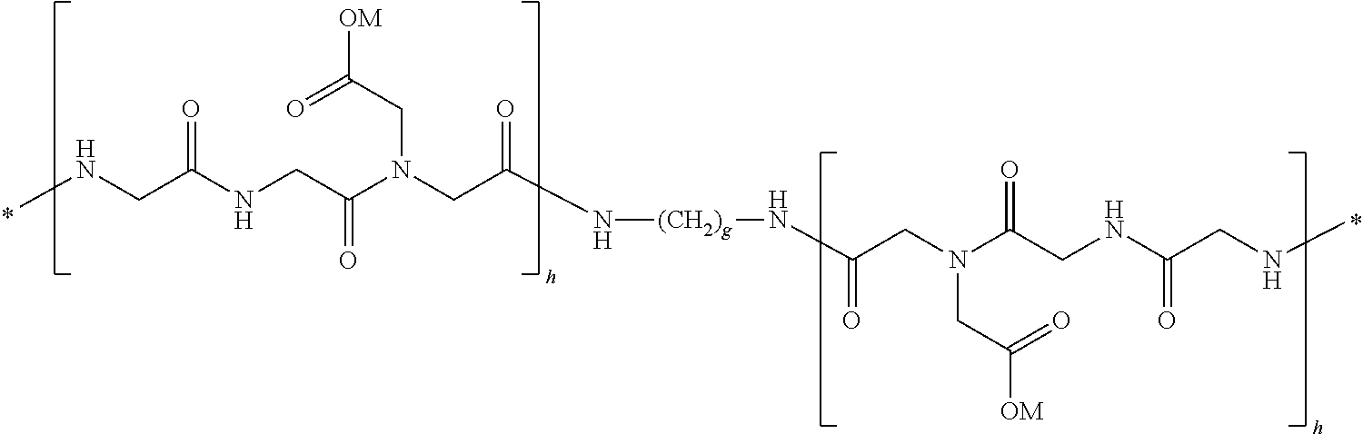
CNCC(NCC(N(CC(N[(CH2)g]NC(CN(C(CNC(CNC)=O)=O)CC([OM])=O)=O)=O)CC([OM])=O)=O)=O
